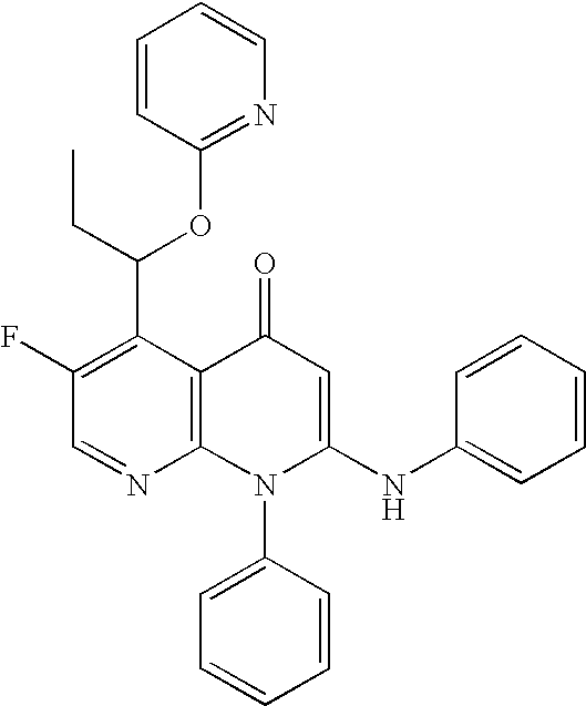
C1=NC2=C(C(C(CC)OC3=NC=CC=C3)=C1F)C(=O)C=C(NC1=CC=CC=C1)N2C1=CC=CC=C1
